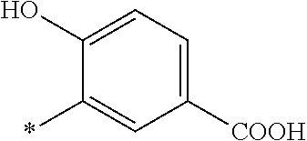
C1([COOH])=CC=C(O)C(*)=C1
